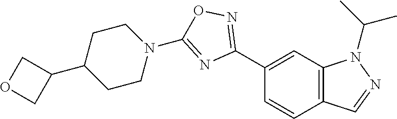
C1(C2=NOC(N3CCC(C4COC4)CC3)=N2)=CC2=C(C=C1)C=NN2C(C)C
